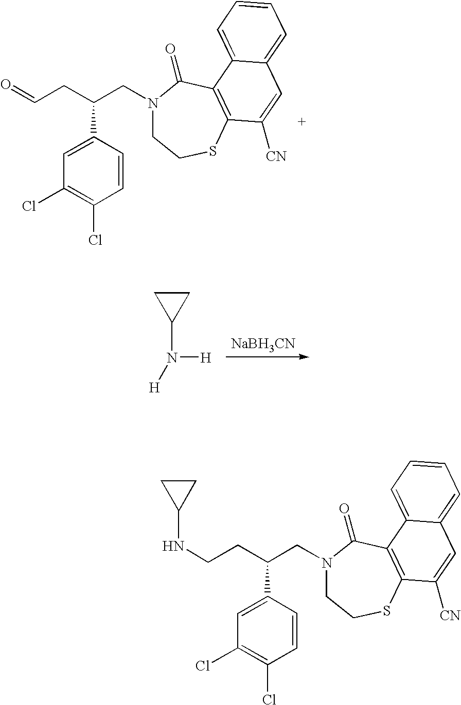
C1=C(C(CC=O)CN2CCSC3=C(C2=O)C2=CC=CC=C2C=C3[CN])C=CC(Cl)=C1Cl.[NaBH3CN].N([H])(C1CC1)[H].C1=C(C(CCNC2CC2)CN2CCSC3=C(C2=O)C2=CC=CC=C2C=C3[CN])C=CC(Cl)=C1Cl
